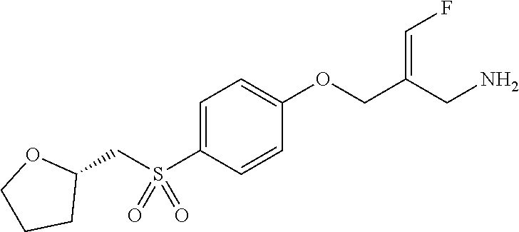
C1=C(S(CC2OCCC2)(=O)=O)C=CC(OCC(CN)=CF)=C1
